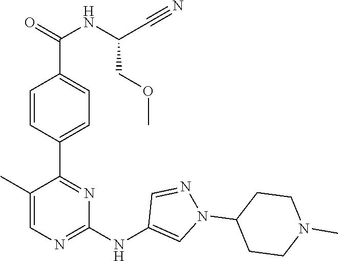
C1(C2=NC(NC3=CN(C4CCN(C)CC4)N=C3)=NC=C2C)=CC=C(C(=O)NC(C#N)COC)C=C1
